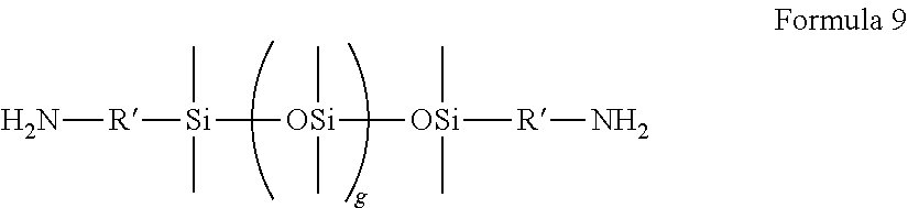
N[R][Si](C)(C)[OSi]([OSi]([R]N)(C)C)(C)C
